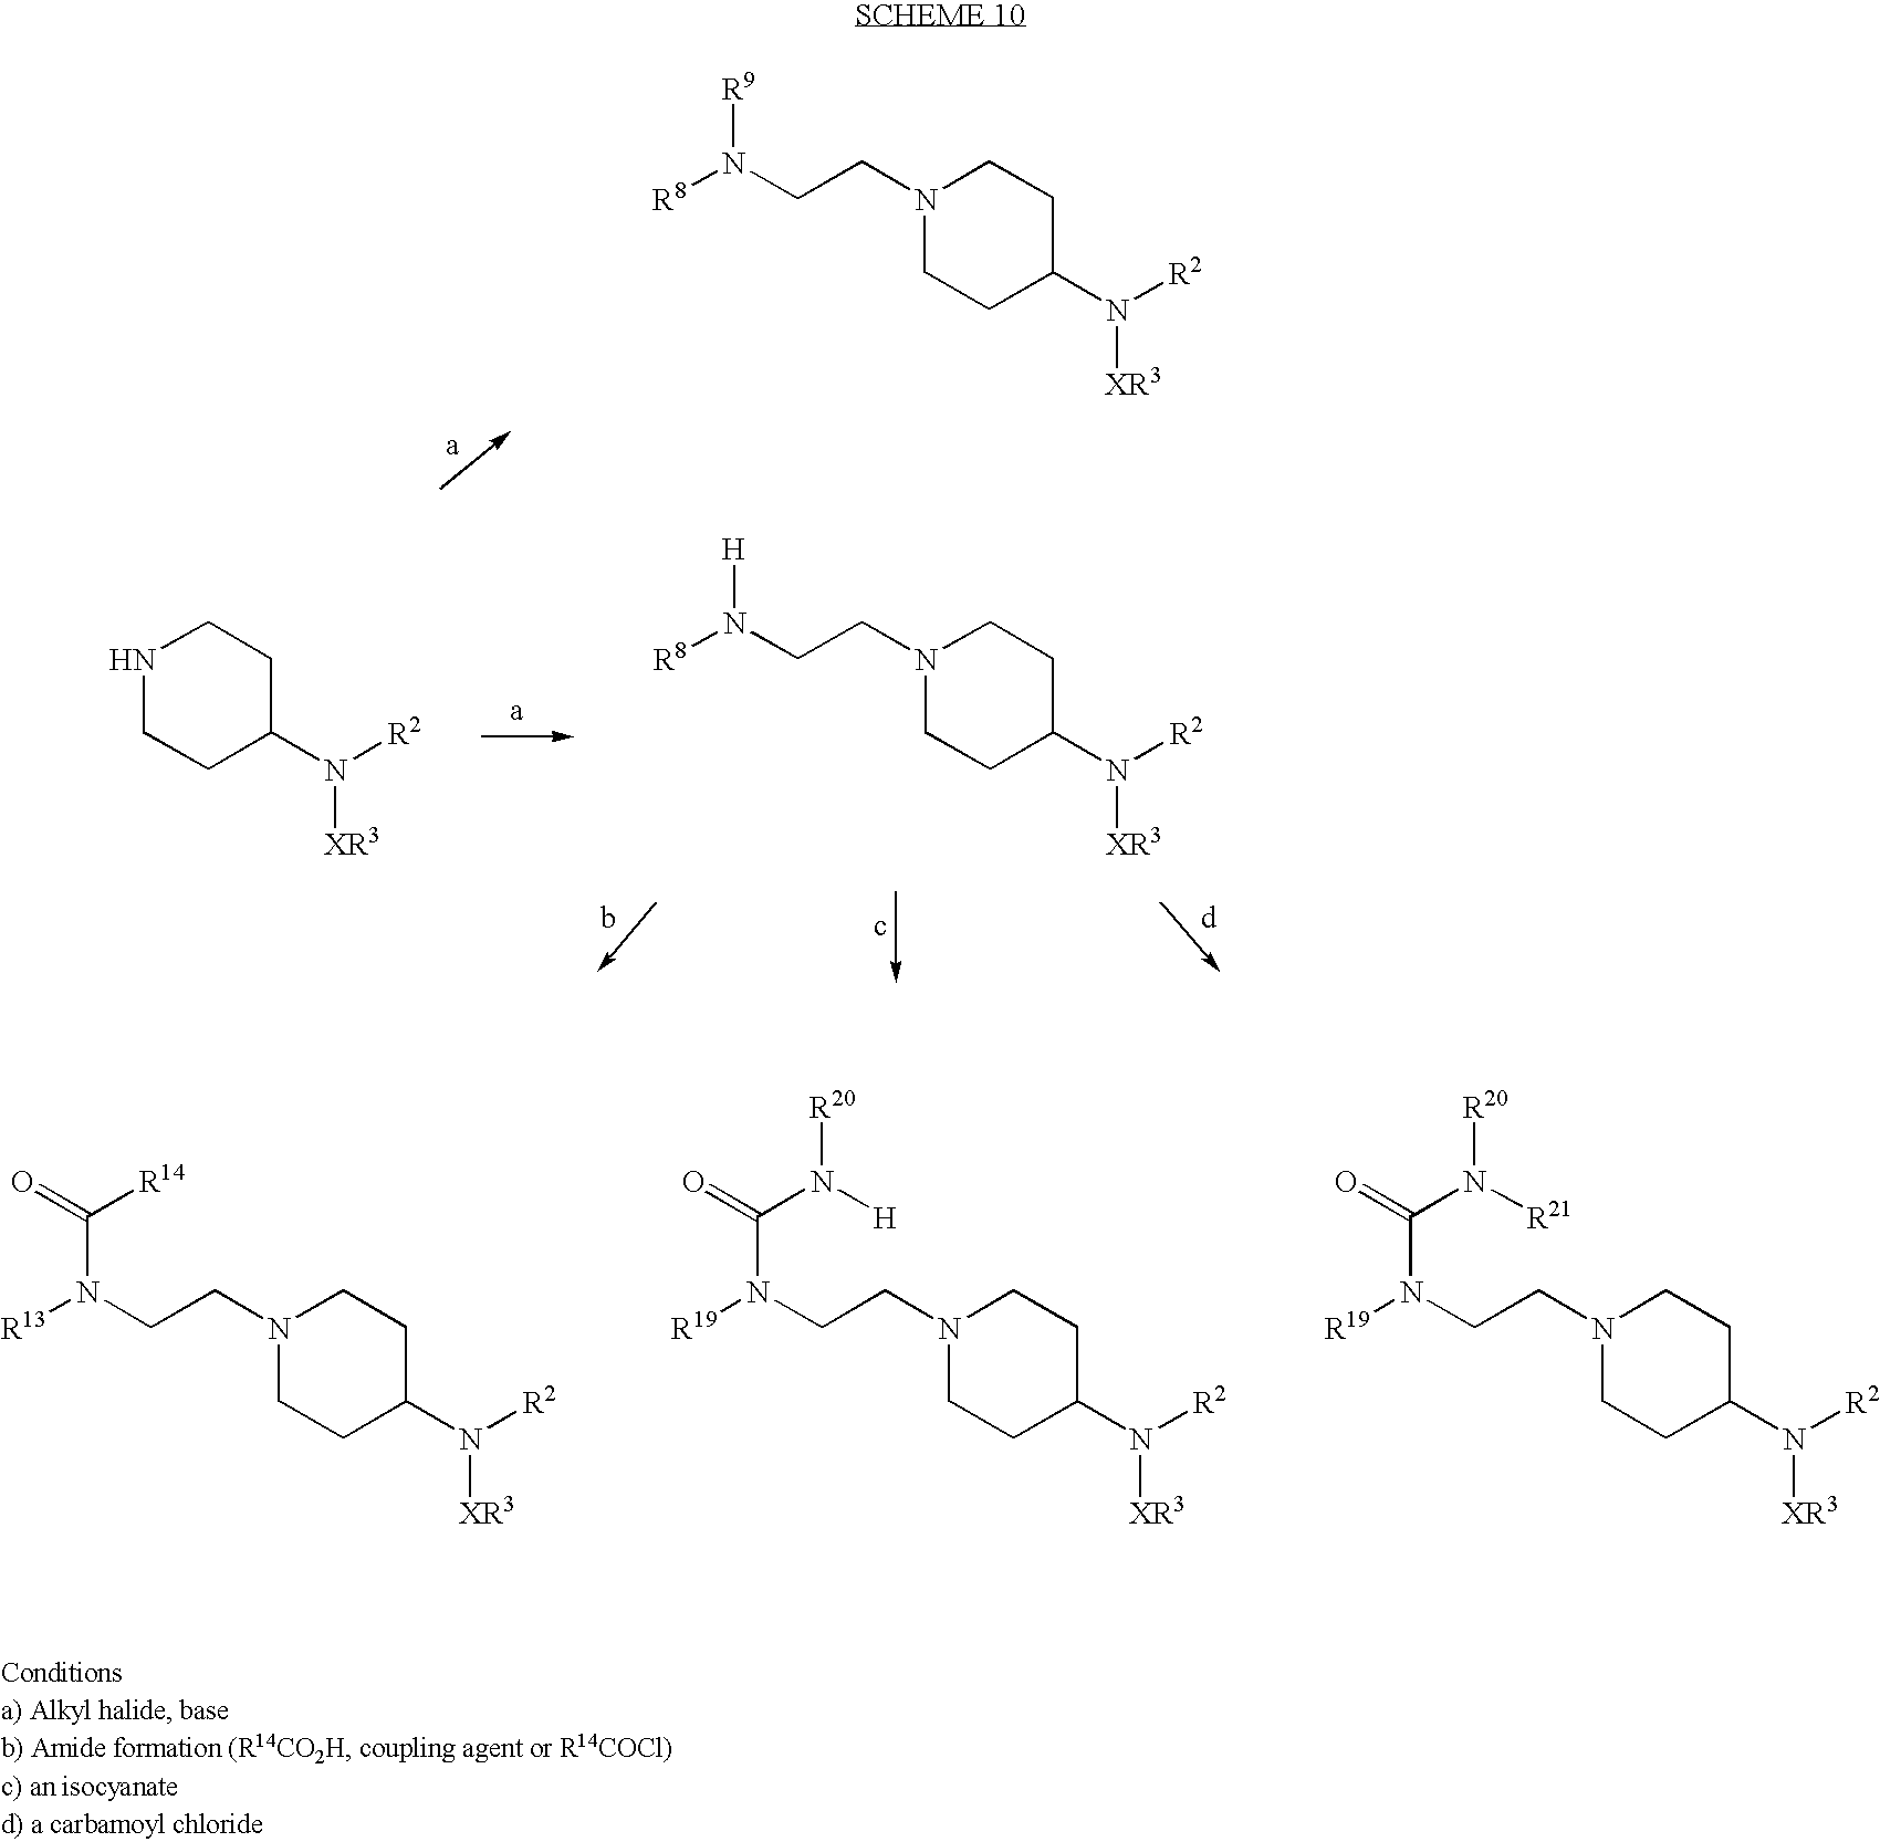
N1(CCN([R8])[R9])CCC(N([R2])[XR3])CC1.N1CCC(N([R2])[XR3])CC1.N1(CCN([R8])[H])CCC(N([R2])[XR3])CC1.N1(CCN([R19])C(=O)N([H])[R20])CCC(N([R2])[XR3])CC1.N1(CCN([R13])C(=O)[R14])CCC(N([R2])[XR3])CC1.N1(CCN([R19])C(=O)N([R21])[R20])CCC(N([R2])[XR3])CC1
